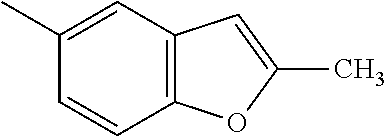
C1(C)=CC2=C(C=C1)OC(C)=C2
